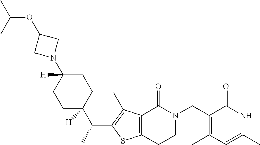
C1=C(C)NC(=O)C(CN2CCC3=C(C2=O)C(C)=C(C(C)C2([H])CCC(N4CC(OC(C)C)C4)([H])CC2)S3)=C1C
